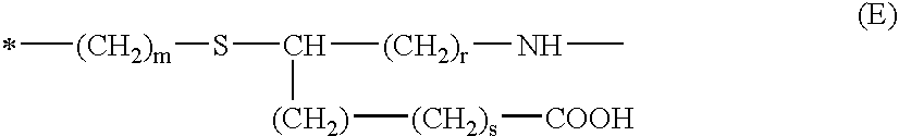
*[(CH2)m]SC([(CH2)r]NC)[(CH2)][(CH2)s][COOH]
